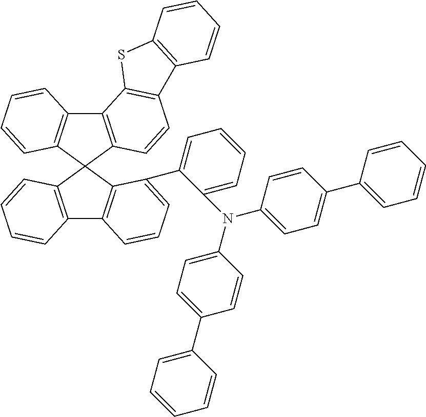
C12=C(C3(C4=C1C=CC=C4)C1=C(C4=C3C(C3=CC=CC=C3N(C3=CC=C(C5=CC=CC=C5)C=C3)C3=CC=C(C5=CC=CC=C5)C=C3)=CC=C4)C=CC=C1)C=CC1=C2SC2=C1C=CC=C2
